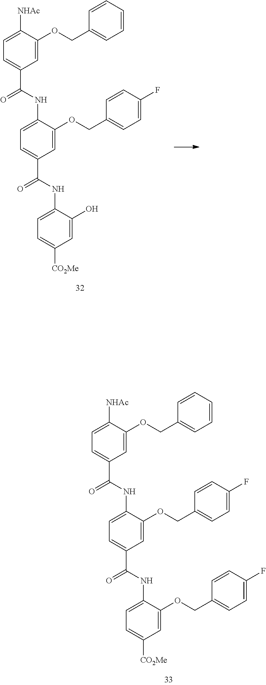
C1=C([NHAc])C(OCC2=CC=CC=C2)=CC(C(=O)NC2=CC=C(C(=O)NC3=CC=C([CO2Me])C=C3O)C=C2OCC2=CC=C(F)C=C2)=C1.C1=C([NHAc])C(OCC2=CC=CC=C2)=CC(C(=O)NC2=CC=C(C(=O)NC3=CC=C([CO2Me])C=C3OCC3=CC=C(F)C=C3)C=C2OCC2=CC=C(F)C=C2)=C1
